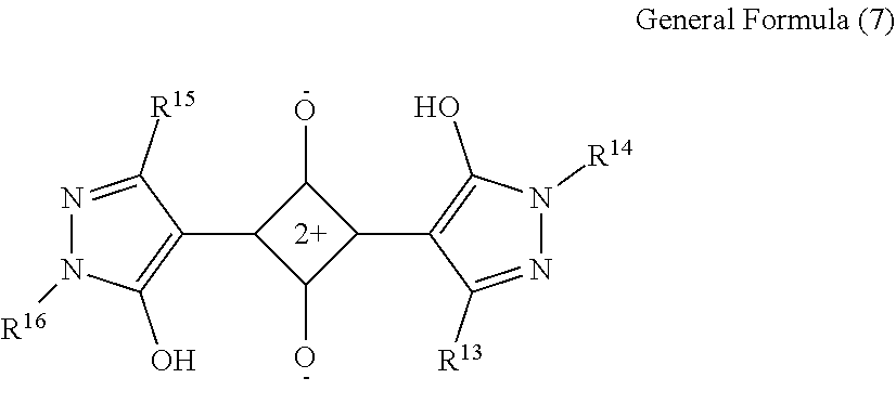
C1(C2=C(O)N([R16])N=C2[R15])C(O)C(C2=C(O)N([R14])N=C2[R13])C1O
